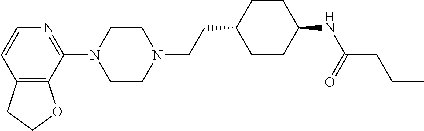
N1=C(N2CCN(CCC3CCC(NC(=O)CCC)CC3)CC2)C2=C(C=C1)CCO2
